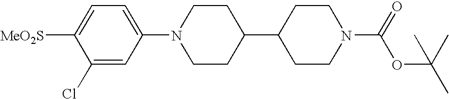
C1(Cl)=CC(N2CCC(C3CCN(C(=O)OC(C)(C)C)CC3)CC2)=CC=C1[MeO2S]
